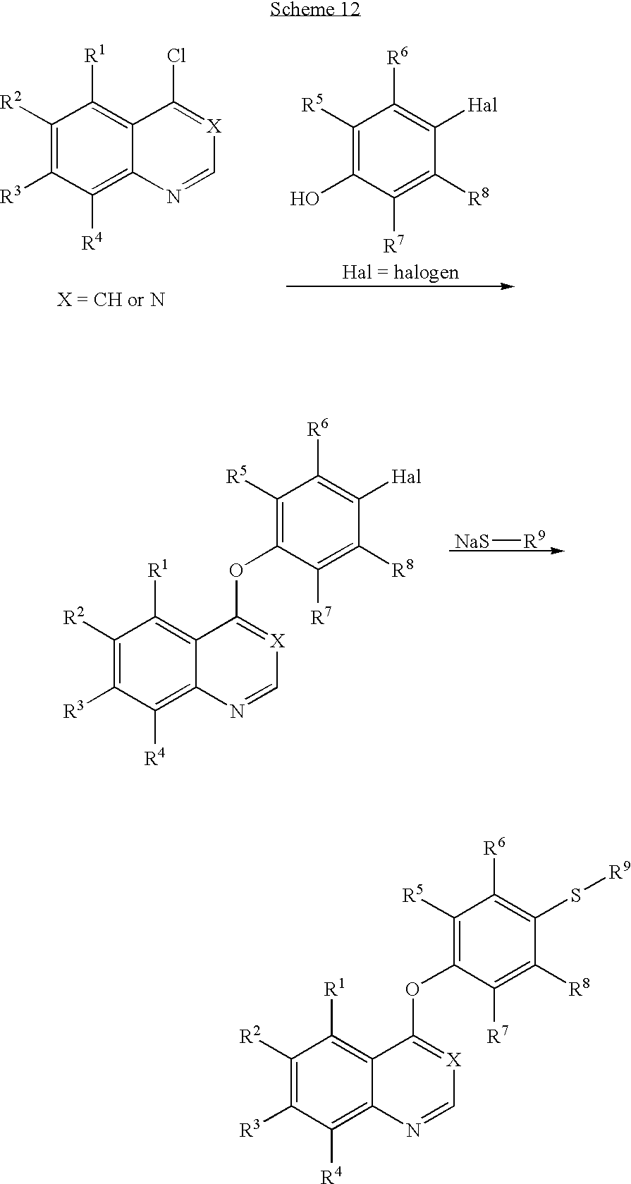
C1([R2])=C([R3])C([R4])=C2C(=C1[R1])C(Cl)=[X]C=N2.C1([R5])=C(O)C([R7])=C([R8])C([Hal])=C1[R6].C1([R2])=C([R3])C([R4])=C2C(=C1[R1])C(OC1=C([R5])C([R6])=C([Hal])C([R8])=C1[R7])=[X]C=N2.[NaS][R9].C1([R2])=C([R3])C([R4])=C2C(=C1[R1])C(OC1=C([R5])C([R6])=C(S[R9])C([R8])=C1[R7])=[X]C=N2
